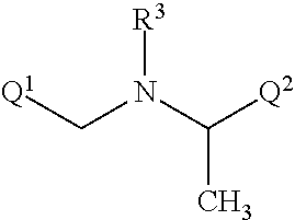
[Q1]CN(C([Q2])C)[R3]
